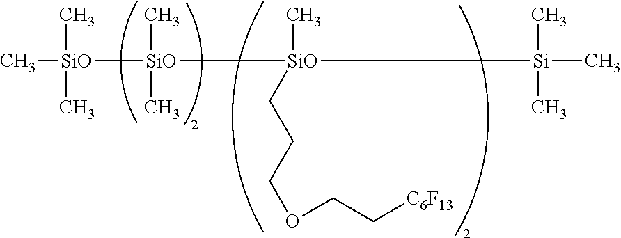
C[SiO]([SiO]([SiO]([Si](C)(C)C)(C)CCCOCC[C6F13])(C)C)(C)C
